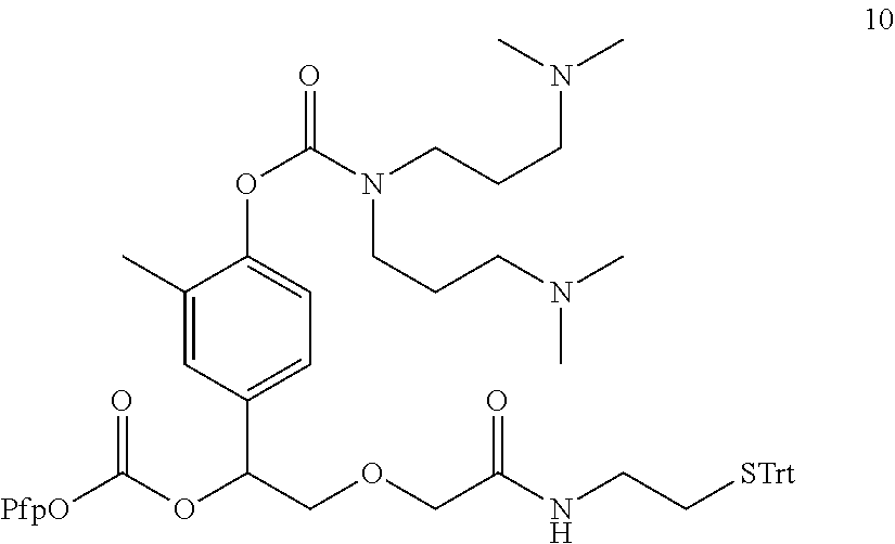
[PfpO]C(OC(COCC(NCC[STrt])=O)C1=CC=C(OC(=O)N(CCCN(C)C)CCCN(C)C)C(C)=C1)=O
